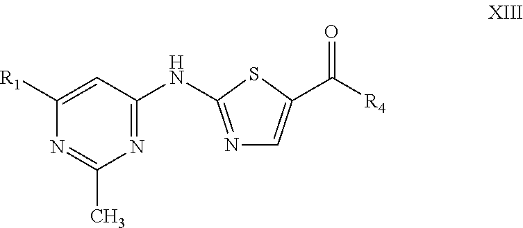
C1=C([R1])N=C(C)N=C1NC1=NC=C(C([R4])=O)S1
